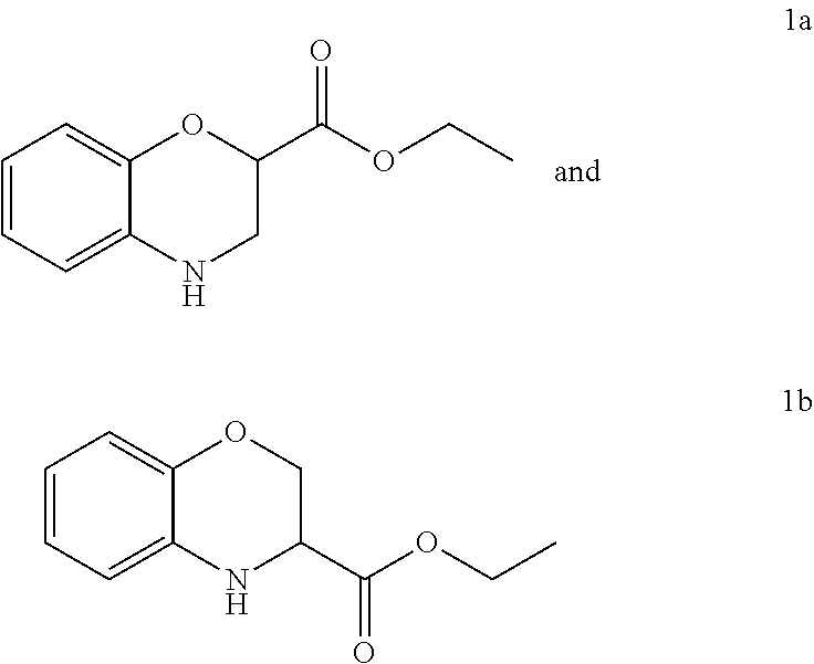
C1=C2C(=CC=C1)OC(C(OCC)=O)CN2.C1=C2C(=CC=C1)OCC(C(OCC)=O)N2
